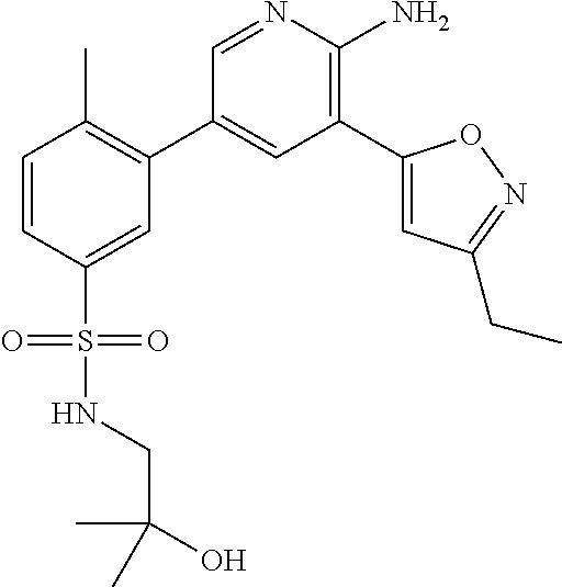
C1=CC(S(=O)(=O)NCC(O)(C)C)=CC(C2=CC(C3=CC(CC)=NO3)=C(N)N=C2)=C1C
